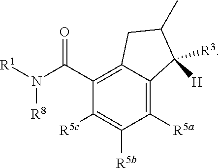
C1([R5a])=C2C(=C(C(N([R1])[R8])=O)C([R5c])=C1[R5b])CC(C)C2([H])[R3]
